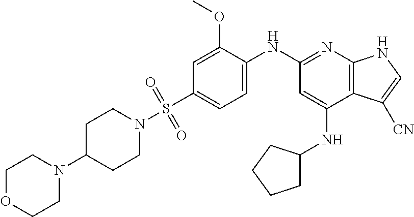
C1=C(OC)C(NC2=NC3=C(C(NC4CCCC4)=C2)C([CN])=CN3)=CC=C1S(N1CCC(N2CCOCC2)CC1)(=O)=O
